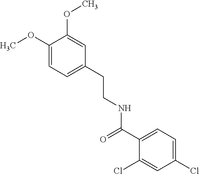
C1=C(CCNC(C2=CC=C(Cl)C=C2Cl)=O)C=C(OC)C(OC)=C1
